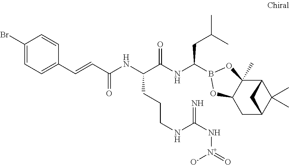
C12C3(C)C(CC(C1(C)C)C2)OB(C(NC(C(NC(=O)C=CC1=CC=C(Br)C=C1)CCCNC(N[N+](=O)[O-])=N)=O)CC(C)C)O3
